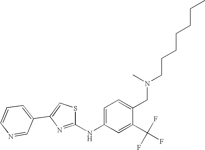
C1=C(NC2=NC(C3=CC=CN=C3)=CS2)C=C(C(F)(F)F)C(CN(C)CCCCCCC)=C1
